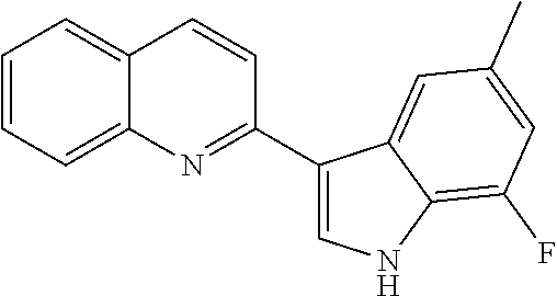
C1=CC=C2C(=C1)C=CC(C1=CNC3=C(F)C=C(C)C=C13)=N2
